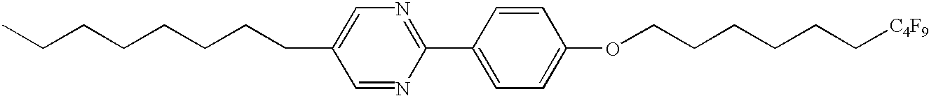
C1=C(CCCCCCCC)C=NC(C2=CC=C(OCCCCCC[C4F9])C=C2)=N1
